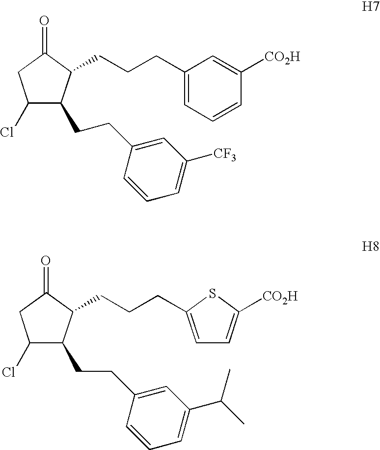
C1(Cl)C(CCC2=CC([CF3])=CC=C2)C(CCCC2=CC=CC([CO2H])=C2)C(=O)C1.C1(Cl)C(CCC2=CC(C(C)C)=CC=C2)C(CCCC2=CC=C([CO2H])S2)C(=O)C1
